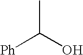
[Ph]C(O)C
